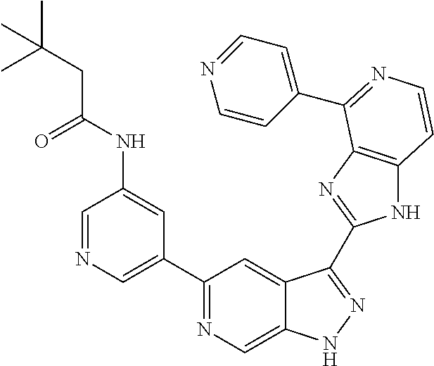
C1=NC=C(C2=NC=C3C(=C2)C(C2=NC4=C(N2)C=CN=C4C2=CC=NC=C2)=NN3)C=C1NC(CC(C)(C)C)=O
